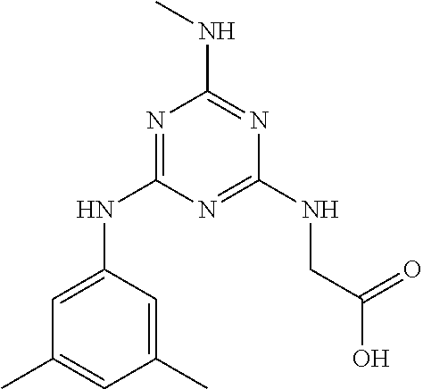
N1=C(NC2=CC(C)=CC(C)=C2)N=C(NCC(O)=O)N=C1NC
